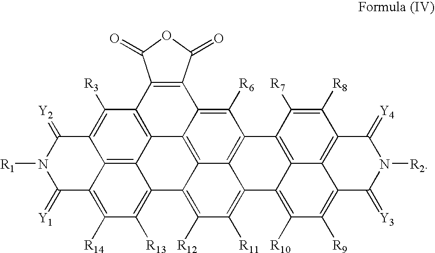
C12=C3C4=C5C([R3])=C1C(=[Y2])N([R1])C(=[Y1])C2=C([R14])C([R13])=C3C1=C([R12])C([R11])=C2C3=C(C([R6])=C(C4=C13)C1=C5C(=O)OC1=O)C1=C3C2=C([R10])C([R9])=C2C3=C(C([R8])=C1[R7])C(=[Y4])N([R2])C2=[Y3]
